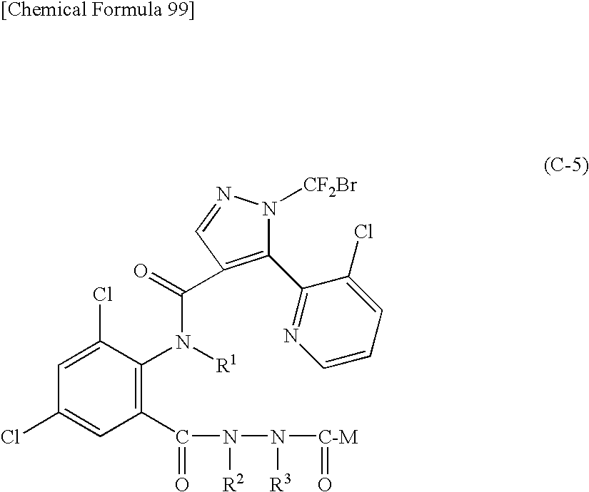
C1(C2=NC=CC=C2Cl)=C(C(=O)N([R1])C2=C(C(=O)N([R2])N([R3])[C-M]=O)C=C(Cl)C=C2Cl)C=NN1[CF2Br]
